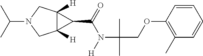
C12([H])C([H])(CN(C(C)C)C1)C2C(=O)N([H])C(C)(COC1=C(C)C=CC=C1)C
